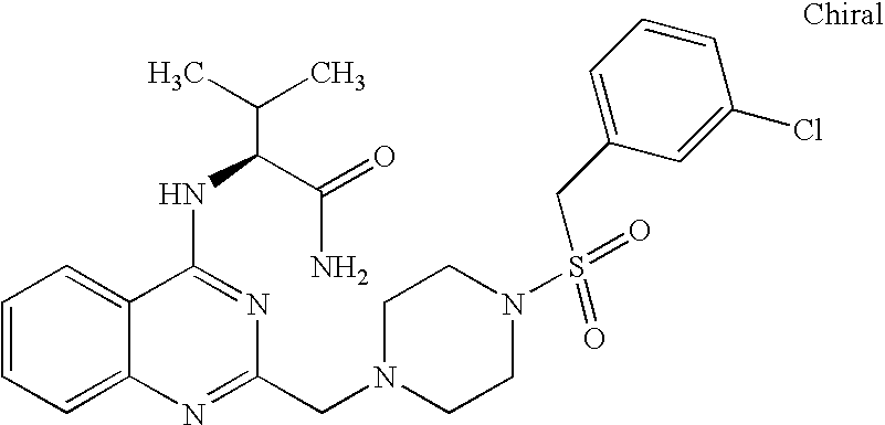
C1=CC=C2C(=C1)C(NC(C(N)=O)C(C)C)=NC(CN1CCN(S(=O)(=O)CC3=CC=CC(Cl)=C3)CC1)=N2
